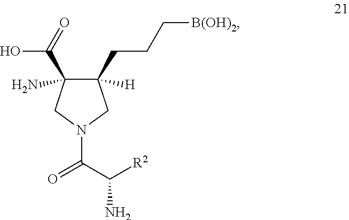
C1([H])(CCC[B(OH)2])C(N)(C(O)=O)CN(C(C([R2])N)=O)C1
